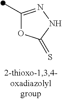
C1(C)=NNC(=S)O1
